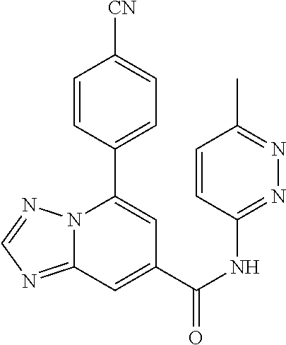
C12=NC=NN1C(C1=CC=C([CN])C=C1)=CC(C(NC1=NN=C(C)C=C1)=O)=C2
